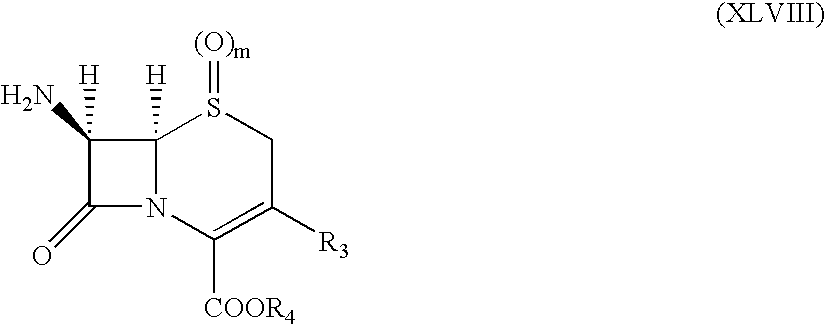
C1([H])(N)C(=O)N2C1([H])S(=[(O)m])CC([R3])=C2[COOR4]
